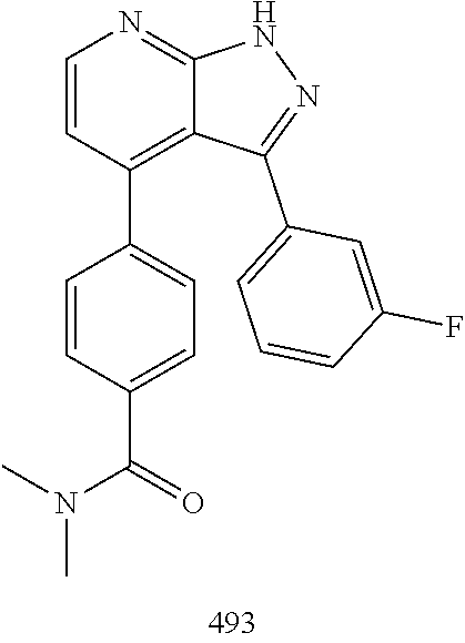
N(C)(C)C(C1=CC=C(C2=C3C(=NC=C2)NN=C3C2=CC=CC(F)=C2)C=C1)=O
